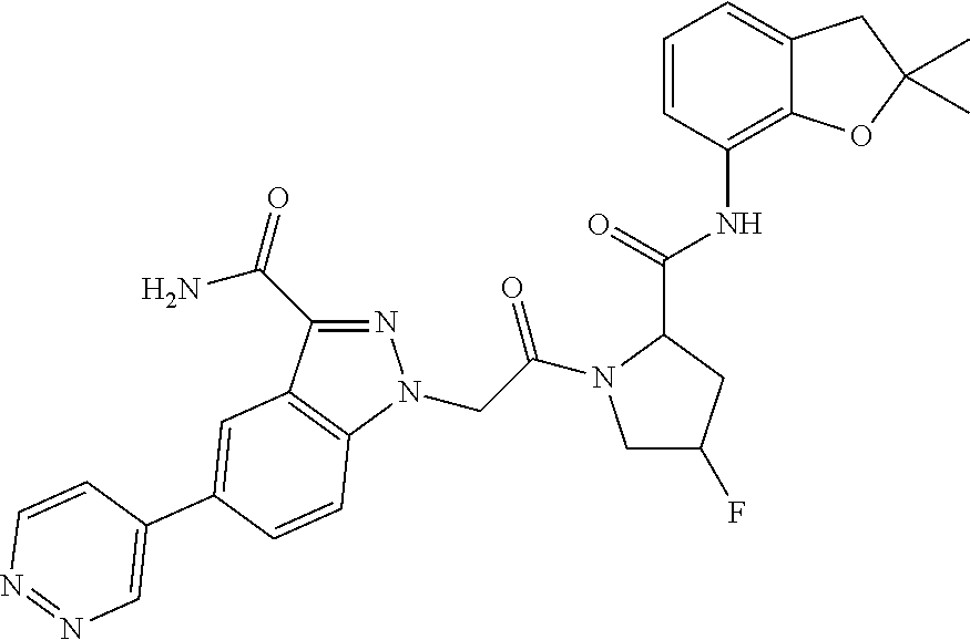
N1=C(C(=O)N)C2=C(N1CC(=O)N1CC(F)CC1C(=O)NC1=C3C(=CC=C1)CC(C)(C)O3)C=CC(C1=CN=NC=C1)=C2
